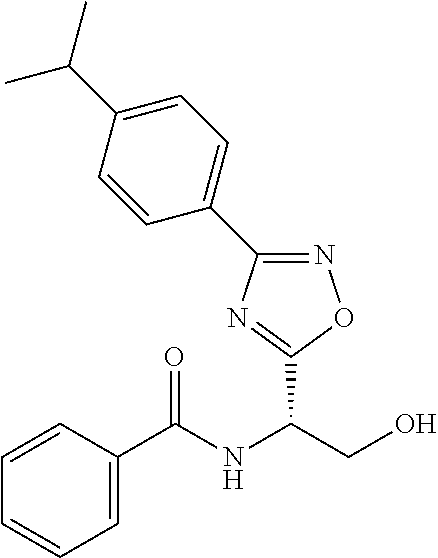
C1=CC(C(NC(CO)C2=NC(C3=CC=C(C(C)C)C=C3)=NO2)=O)=CC=C1
